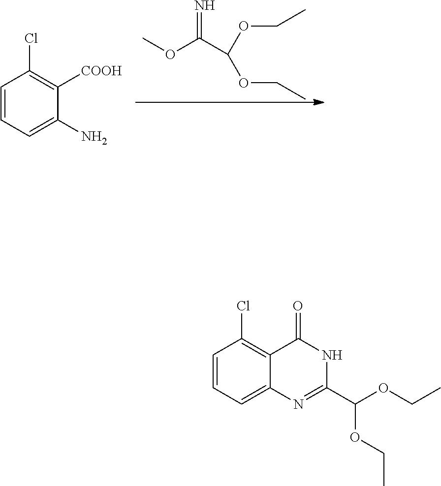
N=C(C(OCC)OCC)OC.C1=CC=C(N)C([COOH])=C1Cl.C1=CC=C2C(=C1Cl)C(=O)NC(C(OCC)OCC)=N2
